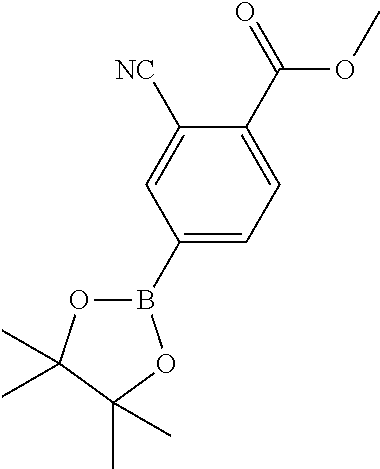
C1([NC])=CC(B2OC(C)(C)C(C)(C)O2)=CC=C1C(OC)=O
